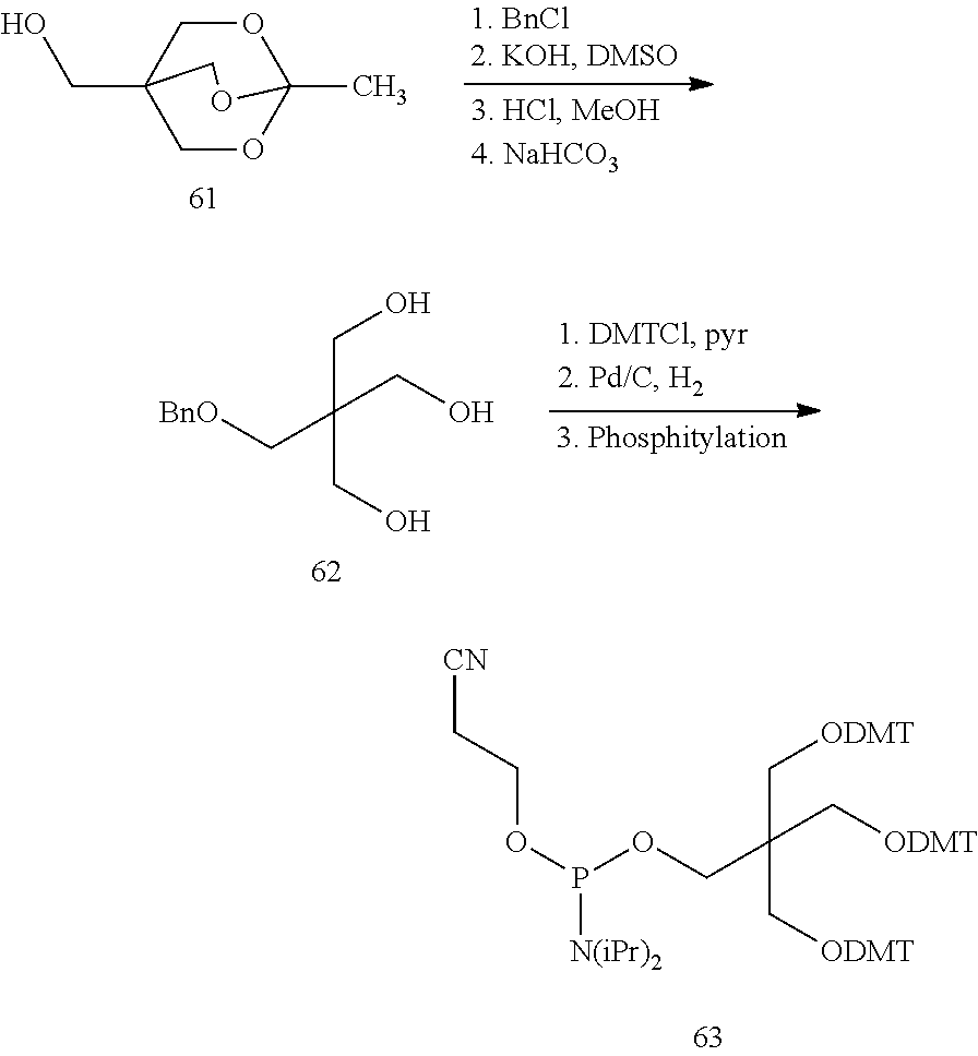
C1OC2(C)OCC1(CO)CO2.[BnO]CC(CO)(CO)CO.O(CC(C[ODMT])(C[ODMT])C[ODMT])P(OCC[CN])[N(iPr)2]
